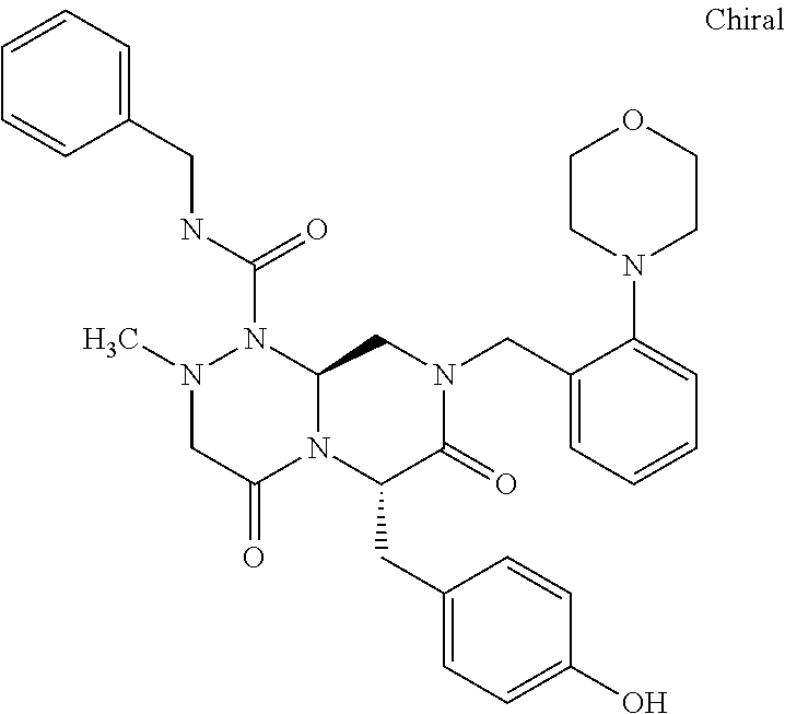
N(C(=O)N1N(C)CC(=O)N2C1CN(CC1=CC=CC=C1N1CCOCC1)C(=O)C2CC1=CC=C(O)C=C1)CC1=CC=CC=C1
